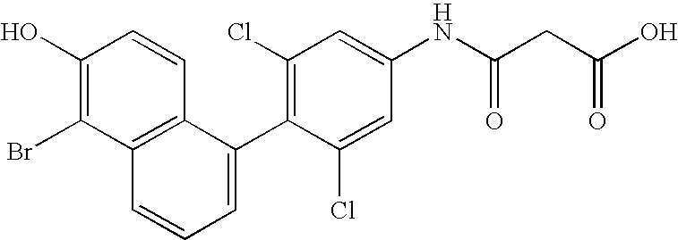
C1(O)=C(Br)C2=C(C=C1)C(C1=C(Cl)C=C(NC(CC(O)=O)=O)C=C1Cl)=CC=C2
